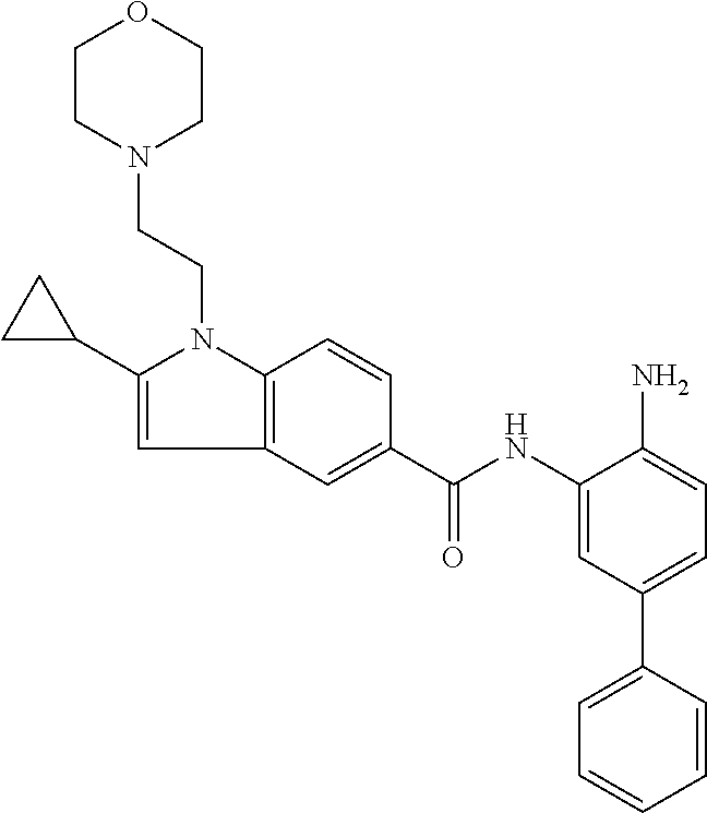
N1(CCN2C3=C(C=C2C2CC2)C=C(C(NC2=CC(C4=CC=CC=C4)=CC=C2N)=O)C=C3)CCOCC1
